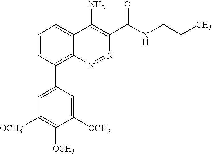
C1([OCH3])=CC(C2=C3C(=CC=C2)C(N)=C(C(=O)NCCC)N=N3)=CC([OCH3])=C1[OCH3]
